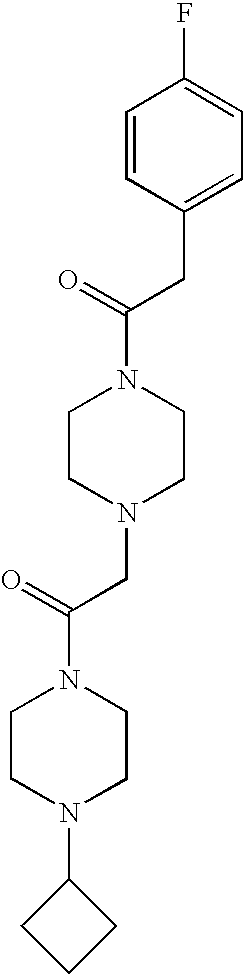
C1(CC(N2CCN(CC(N3CCN(C4CCC4)CC3)=O)CC2)=O)=CC=C(F)C=C1
